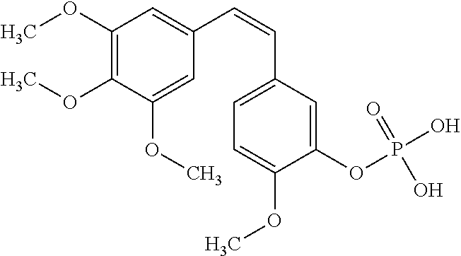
C1(C=CC2=CC=C(OC)C(OP(O)(=O)O)=C2)=CC(OC)=C(OC)C(OC)=C1
